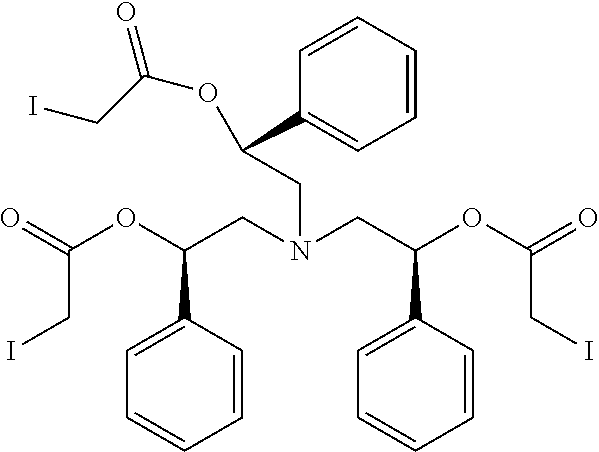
O(C(CN(CC(OC(=O)CI)C1=CC=CC=C1)CC(OC(=O)CI)C1=CC=CC=C1)C1=CC=CC=C1)C(=O)CI
